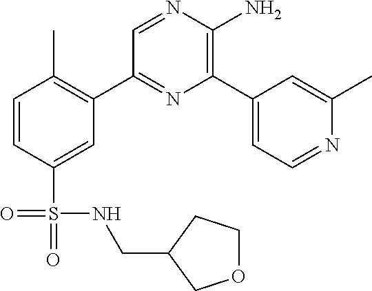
C1=CC(S(=O)(=O)NCC2CCOC2)=CC(C2=NC(C3=CC=NC(C)=C3)=C(N)N=C2)=C1C
